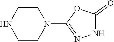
C1CNCCN1C1=NNC(=O)O1
